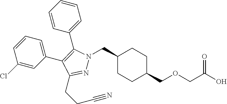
C1(CN2N=C(CCC#N)C(C3=CC=CC(Cl)=C3)=C2C2=CC=CC=C2)CCC(COCC(O)=O)CC1
